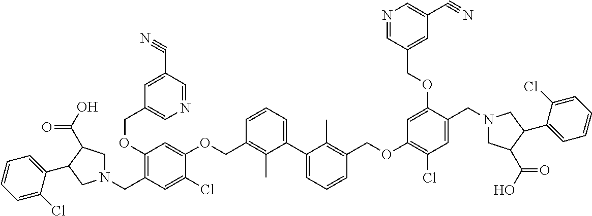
C1(OCC2=CN=CC(C#N)=C2)=C(CN2CC(C(=O)O)C(C3=CC=CC=C3Cl)C2)C=C(Cl)C(OCC2=C(C)C(C3=CC=CC(COC4=C(Cl)C=C(CN5CC(C(O)=O)C(C6=CC=CC=C6Cl)C5)C(OCC5=CC(C#N)=CN=C5)=C4)=C3C)=CC=C2)=C1
